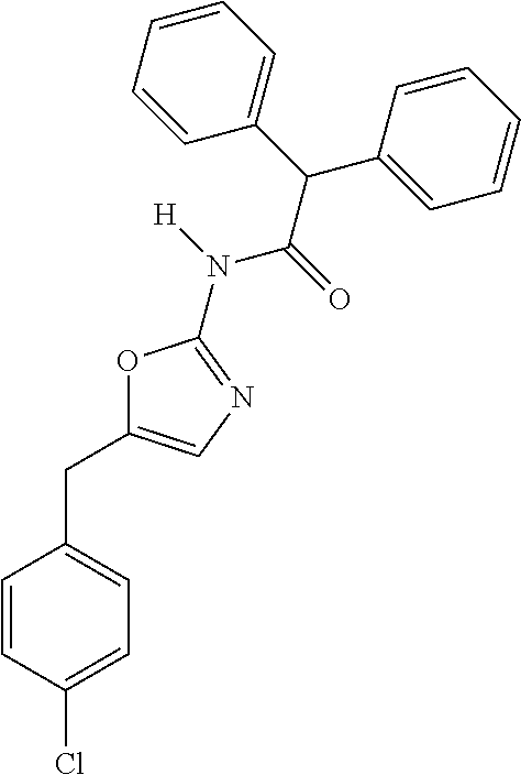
C1=CC(Cl)=CC=C1CC1=CN=C(N(C(C(C2=CC=CC=C2)C2=CC=CC=C2)=O)[H])O1
